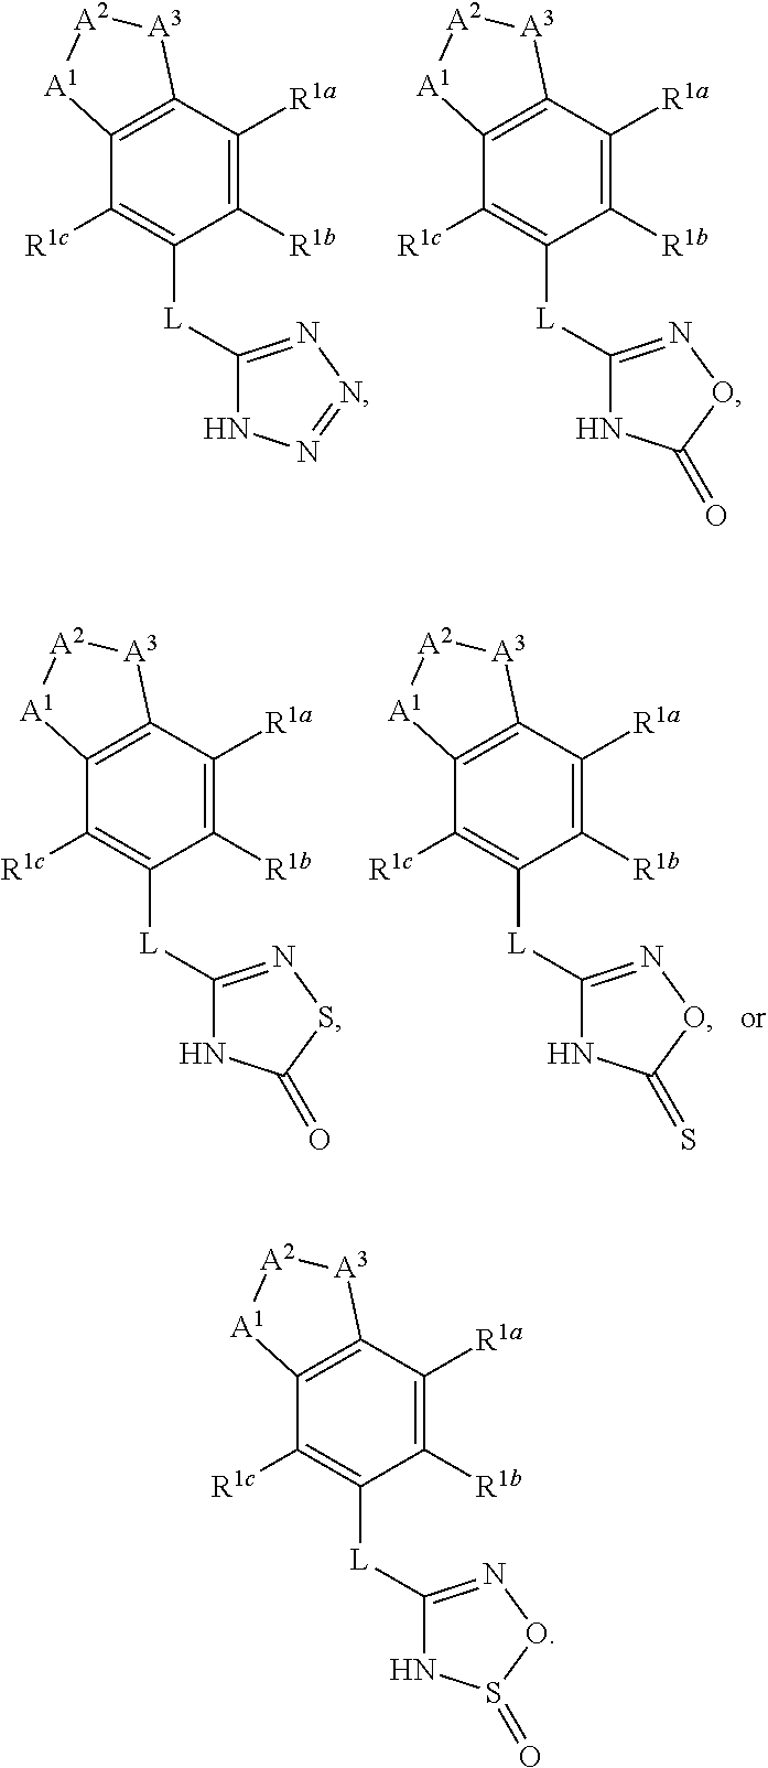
C12=C(C([R1a])=C([R1b])C([L]C3=NSC(=O)N3)=C1[R1c])[A3][A2][A1]2.C12=C(C([R1a])=C([R1b])C([L]C3=NOC(=S)N3)=C1[R1c])[A3][A2][A1]2.C12=C(C([R1a])=C([R1b])C([L]C3=NN=NN3)=C1[R1c])[A3][A2][A1]2.C12=C(C([R1a])=C([R1b])C([L]C3=NOC(=O)N3)=C1[R1c])[A3][A2][A1]2.C12=C(C([R1a])=C([R1b])C([L]C3=NOS(=O)N3)=C1[R1c])[A3][A2][A1]2
